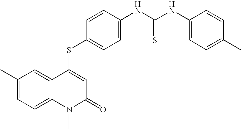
S(C1=CC(=O)N(C)C2=CC=C(C)C=C12)C1=CC=C(NC(NC2=CC=C(C)C=C2)=S)C=C1
